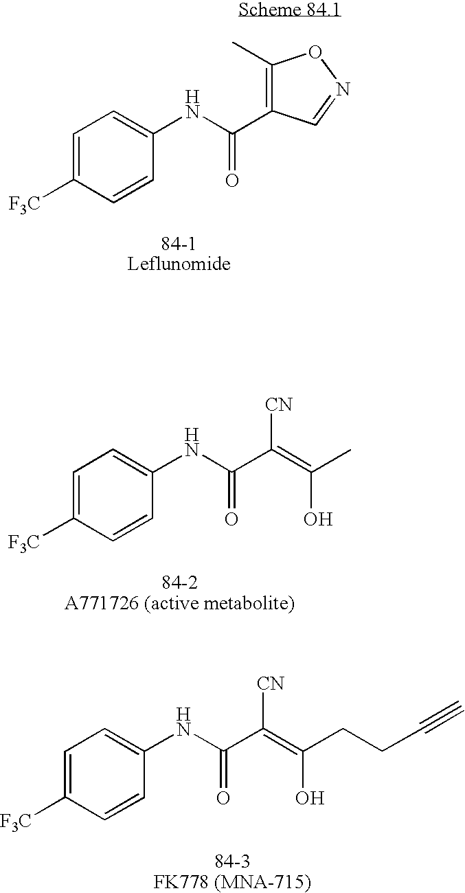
C1=C([F3C])C=CC(NC(=O)C2=C(C)ON=C2)=C1.C1=C([F3C])C=CC(NC(=O)C([CN])=C(CCC#C)O)=C1.C1=C([F3C])C=CC(NC(=O)C([CN])=C(C)O)=C1
